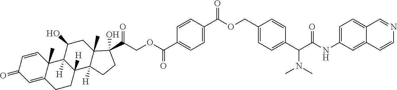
C1=CC2(C)C(=CC1=O)CCC1([H])C2([H])C(O)CC2(C)C1([H])CCC2(C(=O)COC(C1=CC=C(C(OCC2=CC=C(C(C(NC3=CC=C4C(=C3)C=CN=C4)=O)N(C)C)C=C2)=O)C=C1)=O)O
